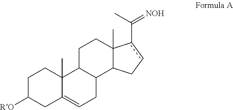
C1C([RO])CC2=CCC3C(C2(C)C1)CCC1(C)C3Ccc1C(C)=[NOH]
